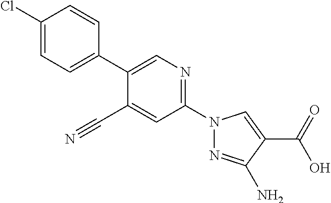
C1(C#N)=CC(N2N=C(N)C(C(O)=O)=C2)=NC=C1C1=CC=C(Cl)C=C1
